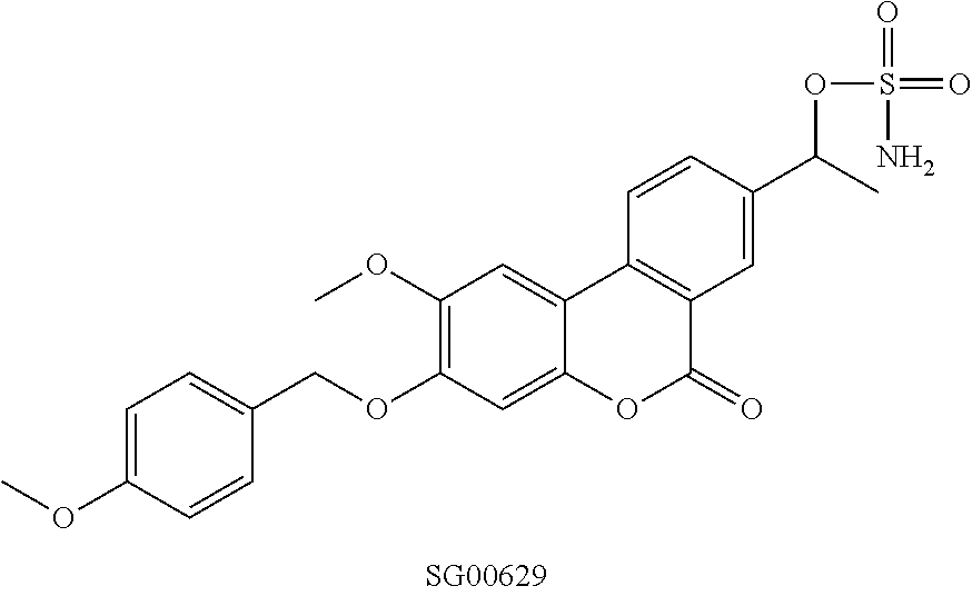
O(C1=C(OC)C=C2C(=C1)OC(=O)C1=C2C=CC(C(C)OS(=O)(=O)N)=C1)CC1=CC=C(OC)C=C1
